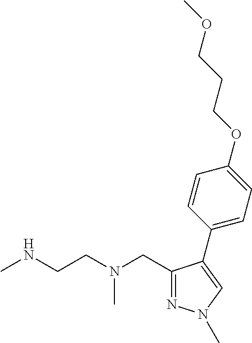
N1=C(CN(CCNC)C)C(C2=CC=C(OCCCOC)C=C2)=CN1C
